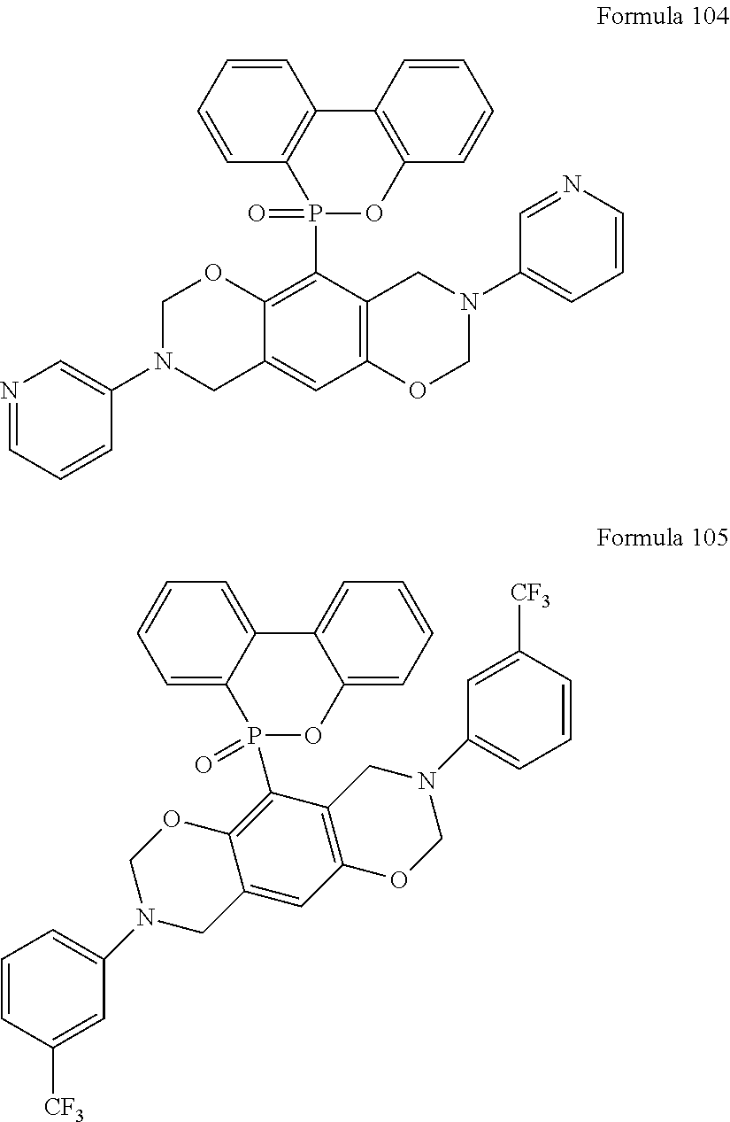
C1=C2C(=CC=C1)C1=CC=CC=C1OP2(C1=C2C(=CC3=C1CN(C1=CC=CC([CF3])=C1)CO3)CN(C1=CC=CC([CF3])=C1)CO2)=O.C1=CC=CC2=C1P(C1=C3C(=CC4=C1CN(C1=CC=CN=C1)CO4)CN(C1=CN=CC=C1)CO3)(=O)OC1=C2C=CC=C1
